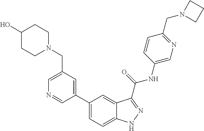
C1(CN2CCC(O)CC2)=CN=CC(C2=CC=C3C(=C2)C(C(NC2=CN=C(CN4CCC4)C=C2)=O)=NN3)=C1
